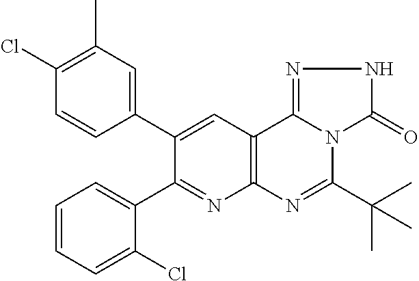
C1=CC=C(Cl)C(C2=NC3=C(C=C2C2=CC(C)=C(Cl)C=C2)C2=NNC(=O)N2C(C(C)(C)C)=N3)=C1
